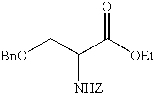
[BnO]CC(C([OEt])=O)[NHZ]
